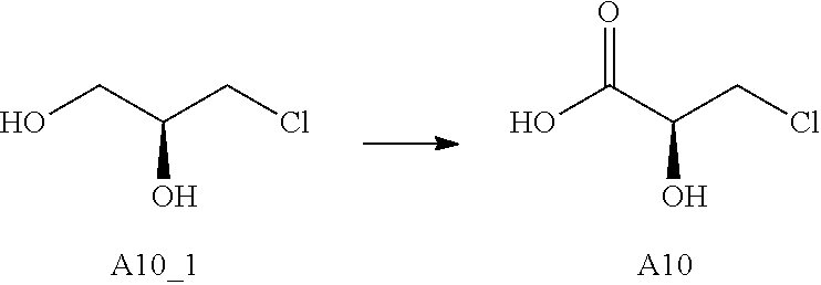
OCC(CCl)O.OC(C(CCl)O)=O.[A10]
